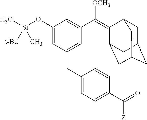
C1(O[Si](C)([t-Bu])C)=CC(CC2=CC=C(C(=O)[Z])C=C2)=CC(C([OCH3])=C2C3CC4CC(CC2C4)C3)=C1
